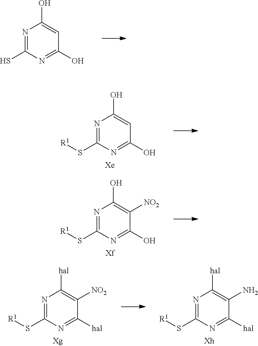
C1(S)=NC(O)=CC(O)=N1.C1(S[R1])=NC(O)=C([NO2])C(O)=N1.C1(S[R1])=NC(O)=CC(O)=N1.[Xe].C1(S[R1])=NC([hal])=C([NO2])C([hal])=N1.C1(S[R1])=NC([hal])=C(N)C([hal])=N1
